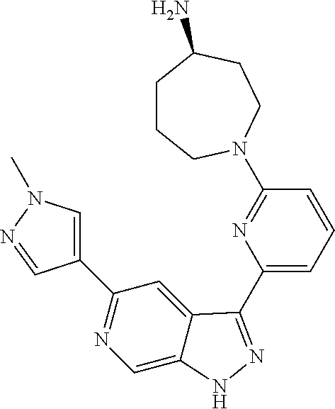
C1(C2=CN(C)N=C2)=NC=C2C(=C1)C(C1=CC=CC(N3CCCC(N)CC3)=N1)=NN2
